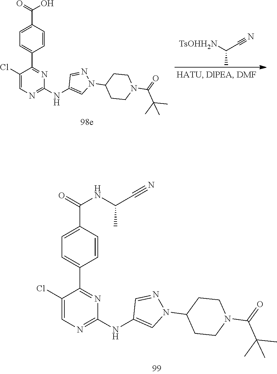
C1=C(C(=O)NC(C#N)C)C=CC(C2=NC(NC3=CN(C4CCN(C(=O)C(C)(C)C)CC4)N=C3)=NC=C2Cl)=C1.C1=C(C(=O)O)C=CC(C2=NC(NC3=CN(C4CCN(C(=O)C(C)(C)C)CC4)N=C3)=NC=C2Cl)=C1.C(C#N)([TsOHH2N])C
